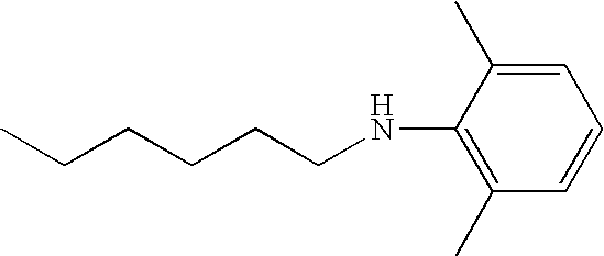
C1=C(C)C(NCCCCCC)=C(C)C=C1
